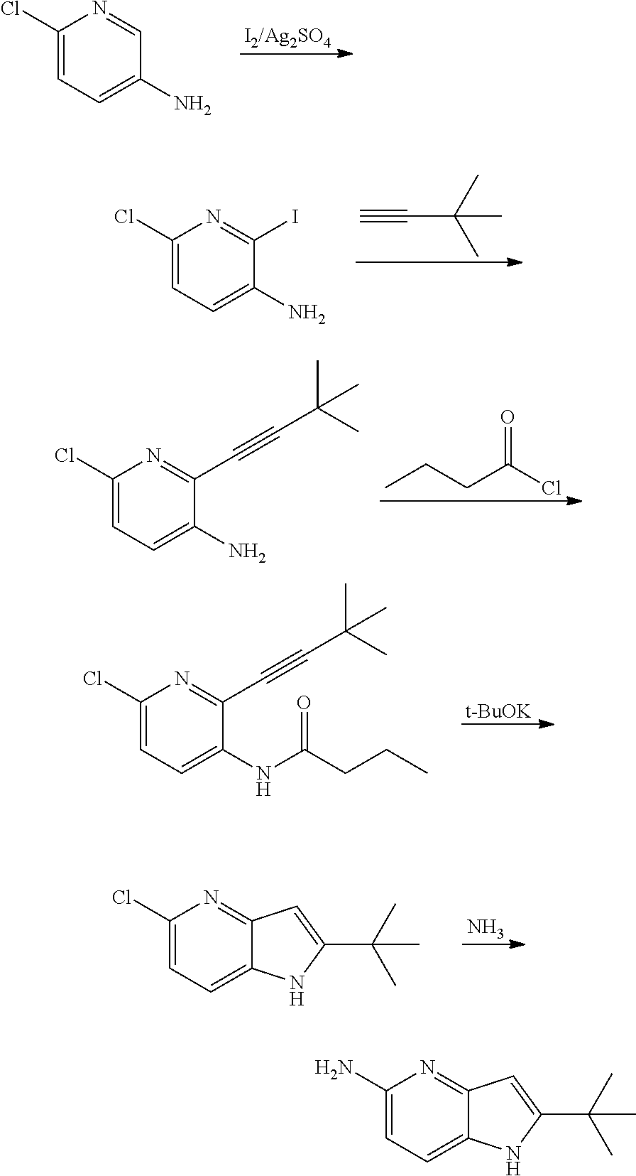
ClC1=CC=C(N)C=N1.ClC1=CC=C(N)C(I)=N1.C#CC(C)(C)C.ClC1=CC=C(N)C(C#CC(C)(C)C)=N1.CCCC(Cl)=O.ClC1=CC=C(NC(=O)CCC)C(C#CC(C)(C)C)=N1.[t-BuOK].ClC1=CC=C2C(=N1)C=C(C(C)(C)C)N2.N.NC1=CC=C2C(=N1)C=C(C(C)(C)C)N2
